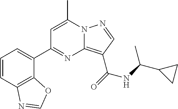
C1=C(C)N2C(=C(C(=O)NC(C3CC3)C)C=N2)N=C1C1=CC=CC2=C1OC=N2
